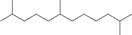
CC(CCCC(CCCCC(C)C)C)C
